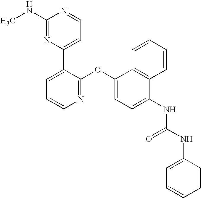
C1(NC)=NC(C2=CC=CN=C2OC2=CC=C(NC(NC3=CC=CC=C3)=O)C3=C2C=CC=C3)=CC=N1
